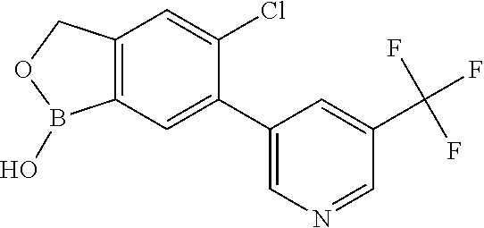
C12=C(COB1O)C=C(Cl)C(C1=CN=CC(C(F)(F)F)=C1)=C2
